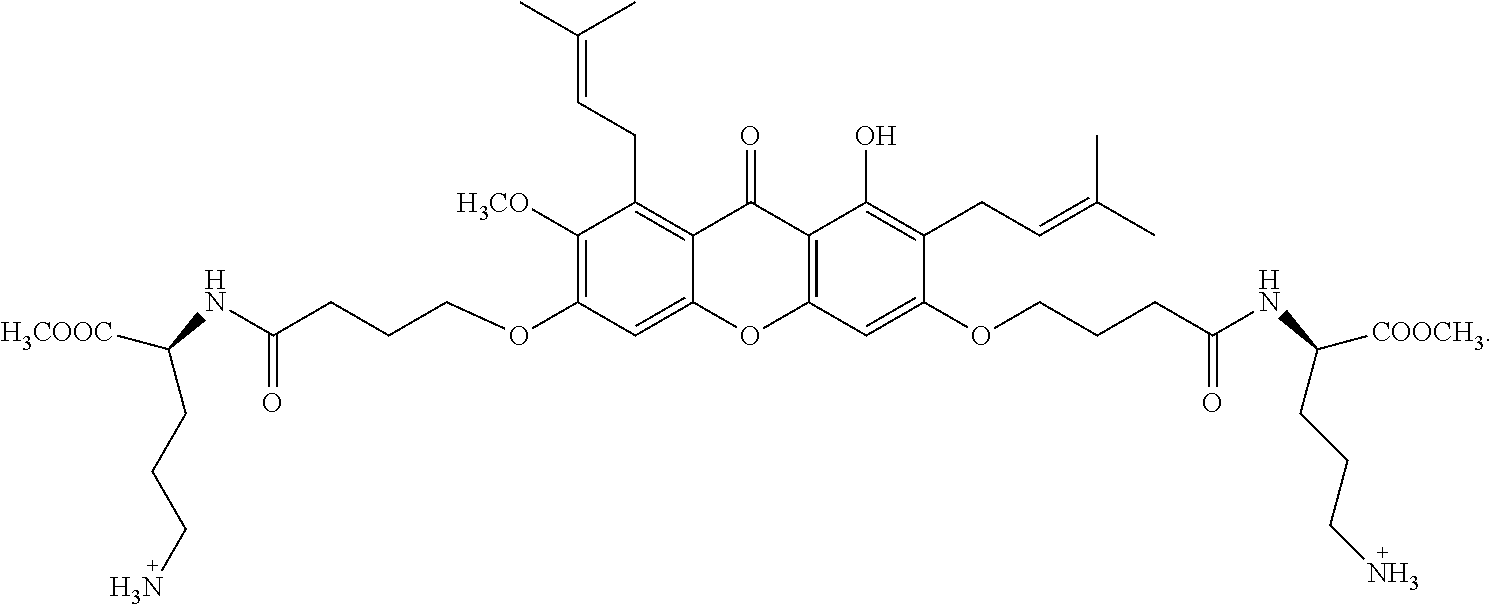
C1([H3CO])=C(OCCCC(NC(CCCN)[H3COOC])=O)C=C2C(=C1CC=C(C)C)C(=O)C1=C(O2)C=C(OCCCC(NC(CCCN)[COOCH3])=O)C(CC=C(C)C)=C1O
